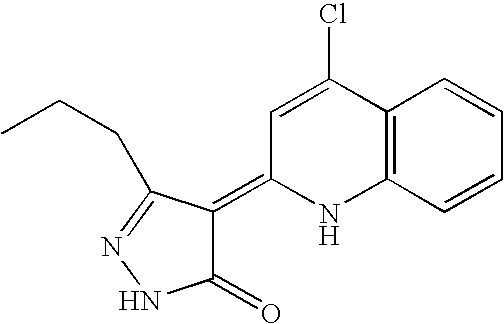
ClC1=CC(=C2C(=O)NN=C2CCC)NC2=C1C=CC=C2
